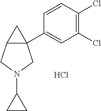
C1=CC(Cl)=C(Cl)C=C1C12C(C1)CN(C1CC1)C2.Cl
